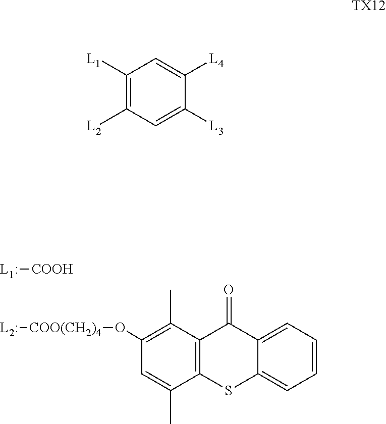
[L1:][COOH].[L2:][COO(CH2)4]OC1=C(C)C2=C(C(C)=C1)SC1=CC=CC=C1C2=O.C1([L1])=C([L2])C=C([L3])C([L4])=C1.[TX12]
